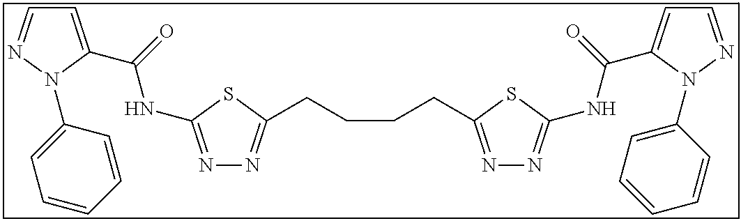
N1=C(NC(=O)C2=CC=NN2C2=CC=CC=C2)SC(CCCCC2=NN=C(NC(=O)C3=CC=NN3C3=CC=CC=C3)S2)=N1
